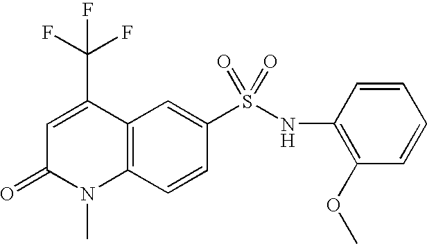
C12=C(C=CC(S(NC3=C(OC)C=CC=C3)(=O)=O)=C1)N(C)C(=O)C=C2C(F)(F)F
